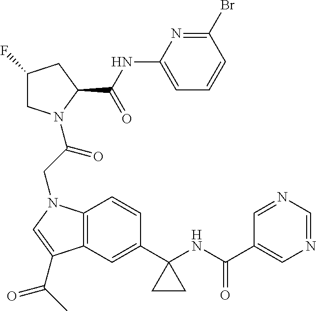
C1C(F)CC(C(NC2=CC=CC(Br)=N2)=O)N1C(CN1C2=C(C(C(C)=O)=C1)C=C(C1(NC(C3=CN=CN=C3)=O)CC1)C=C2)=O
